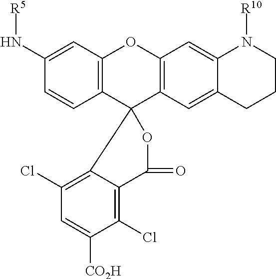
C1=CC2=C(C=C1N[R5])OC1=C(C23OC(=O)C2=C(Cl)C([CO2H])=CC(Cl)=C32)C=C2C(=C1)N([R10])CCC2
